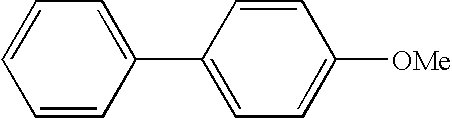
C1=CC(C2=CC=C([OMe])C=C2)=CC=C1
